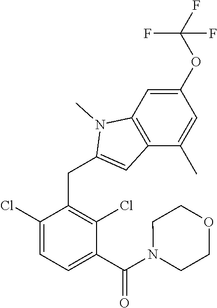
C1(Cl)=CC=C(C(N2CCOCC2)=O)C(Cl)=C1CC1=CC2=C(N1C)C=C(OC(F)(F)F)C=C2C
